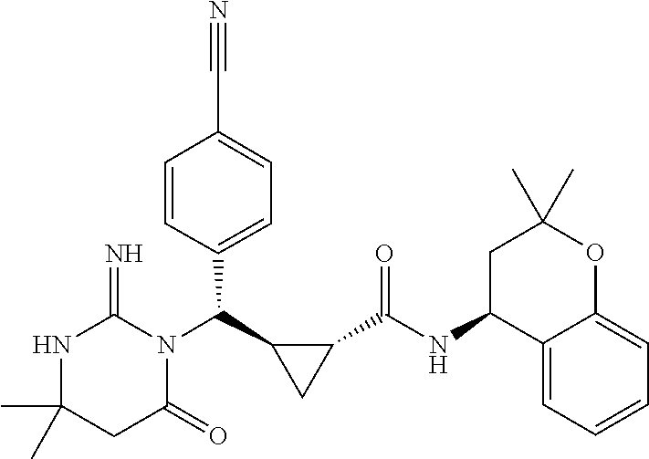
CC1(C)NC(=N)N(C(C2CC2C(NC2C3=CC=CC=C3OC(C)(C)C2)=O)C2=CC=C(C#N)C=C2)C(=O)C1
